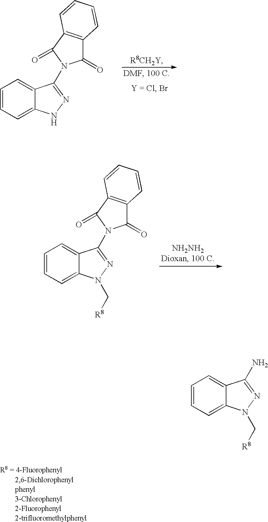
C1=CC=C2C(=C1)C(N1C(=O)C3=C(C1=O)C=CC=C3)=NN2C[R8].C1=CC=C2C(=C1)C(N1C(=O)C3=C(C1=O)C=CC=C3)=NN2.C1=CC=C2C(=C1)C(N)=NN2C[R8]
